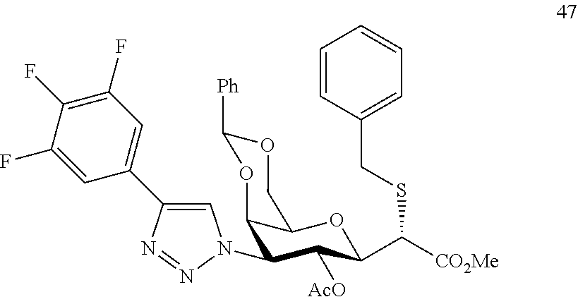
C1(N2C=C(C3=CC(F)=C(F)C(F)=C3)N=N2)C([AcO])C(C([CO2Me])SCC2=CC=CC=C2)OC2C1OC([Ph])OC2
